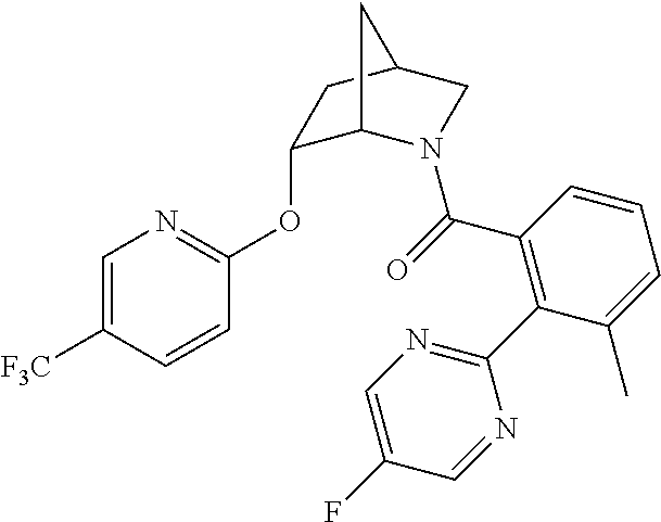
C1=C([F3C])C=CC(OC2C3N(C(=O)C4=C(C5=NC=C(F)C=N5)C(C)=CC=C4)CC(C2)C3)=N1
